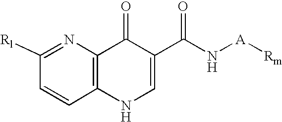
C1([Rl])=NC2=C(C=C1)NC=C(C(N[A][Rm])=O)C2=O
